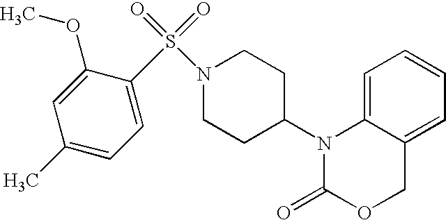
C1=C2C(=CC=C1)COC(=O)N2C1CCN(S(=O)(=O)C2=CC=C(C)C=C2OC)CC1
